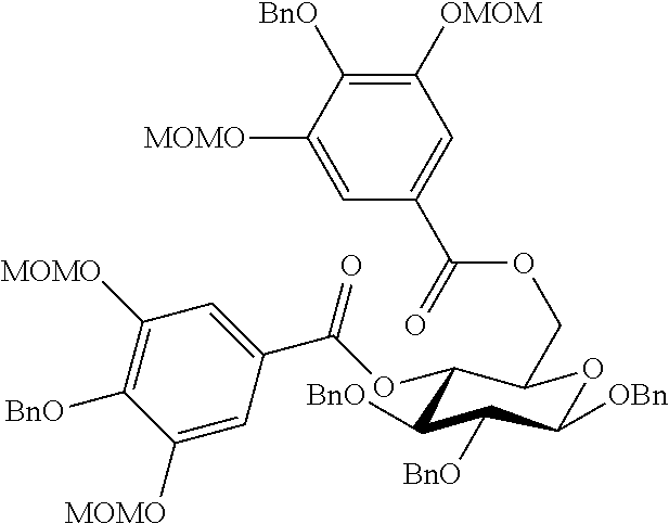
C1(OC(C2=CC([MOMO])=C([BnO])C([MOMO])=C2)=O)C([BnO])C([BnO])C([OBn])OC1COC(C1=CC([OMOM])=C([BnO])C([MOMO])=C1)=O
